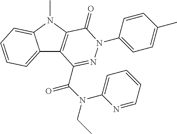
C12=CC=CC=C1N(C)C1=C2C(C(N(C2=CC=CC=N2)CC)=O)=NN(C2=CC=C(C)C=C2)C1=O
